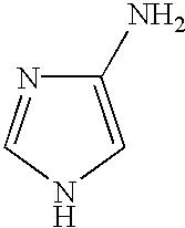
C1(N)=CNC=N1
